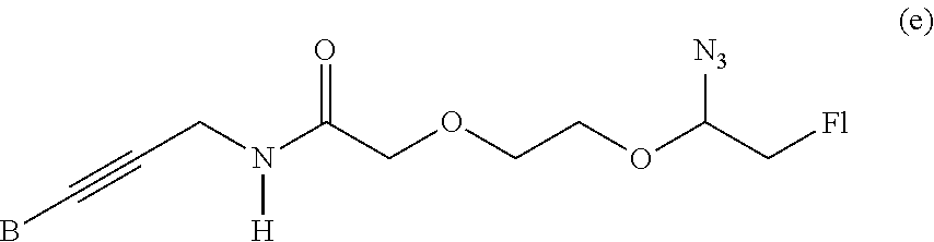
C(CN(C(COCCOC(C[Fl])[N3])=O)[H])#CB
